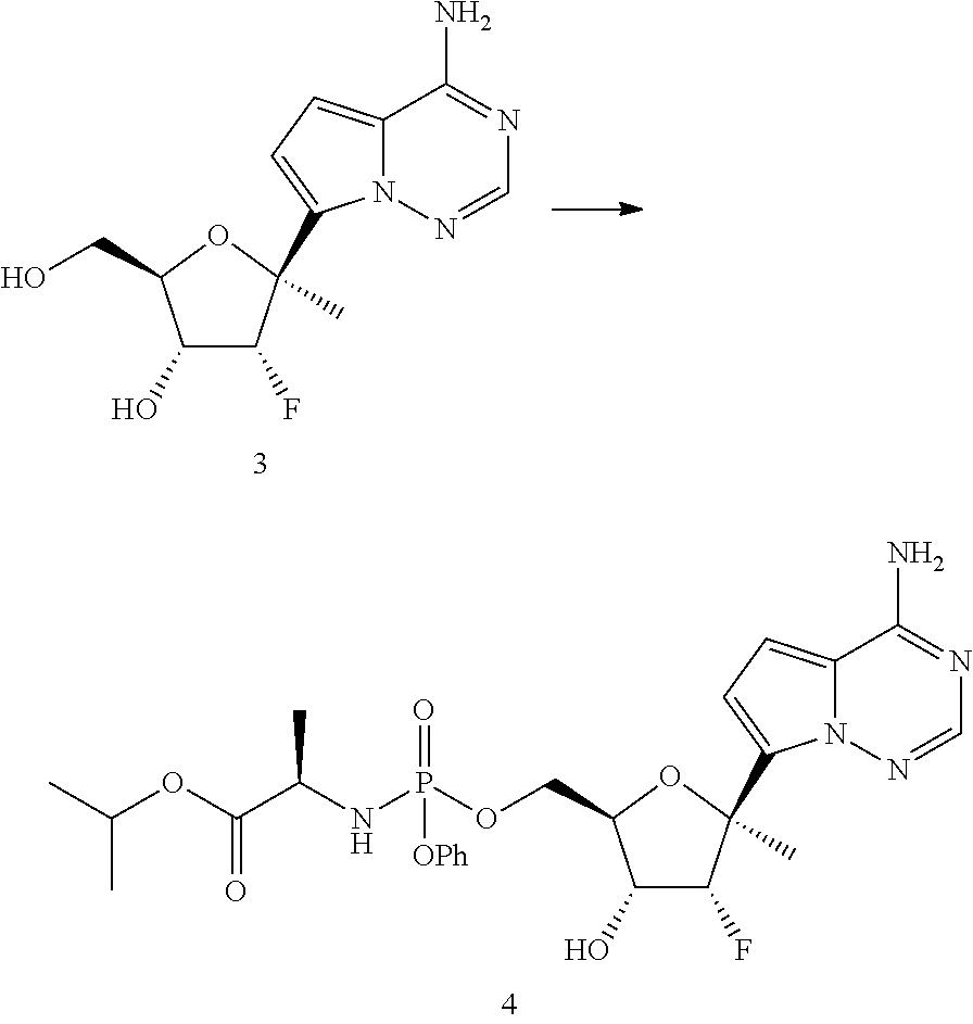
C1(O)C(F)C(C)(C2=CC=C3N2N=CN=C3N)OC1CO.C1(O)C(F)C(C)(C2=CC=C3N2N=CN=C3N)OC1COP(NC(C(OC(C)C)=O)C)(=O)[OPh]
